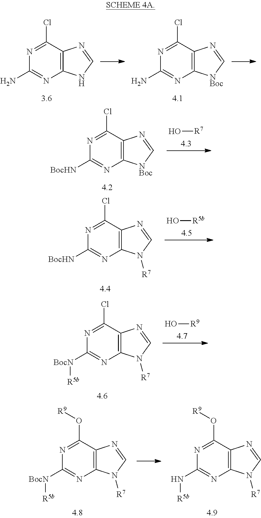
C12=C(C(Cl)=NC(N)=N1)N=CN2.C12=C(C(Cl)=NC(N)=N1)N=C[NBoc]2.C12=C(C(Cl)=NC([BocHN])=N1)N=C[NBoc]2.O[R7].C12=C(C(Cl)=NC([BocHN])=N1)N=CN2[R7].O[R5b].O[R9].C12=C(C(Cl)=NC([BocN][R5b])=N1)N=CN2[R7].C12=C(C(O[R9])=NC([BocN][R5b])=N1)N=CN2[R7].C12=C(C(O[R9])=NC(N[R5b])=N1)N=CN2[R7]
